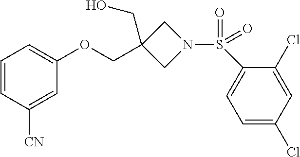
C1=CC([CN])=CC(OCC2(CO)CN(S(=O)(C3=CC=C(Cl)C=C3Cl)=O)C2)=C1
